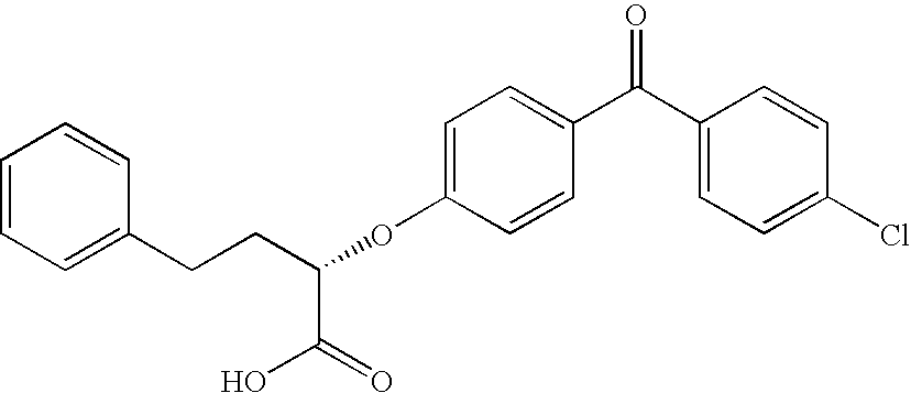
C1=CC=C(CCC(OC2=CC=C(C(C3=CC=C(Cl)C=C3)=O)C=C2)C(=O)O)C=C1
